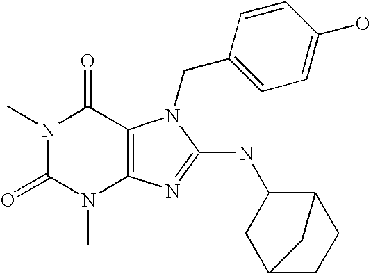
N1(C)C(=O)N(C)C2=C(C1=O)N(CC1=CC=C(O)C=C1)C(NC1CC3CCC1C3)=N2
